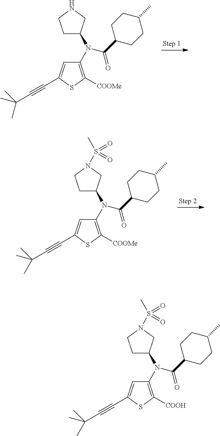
S1C([COOMe])=C(N(C2CCNC2)C(C2CCC(C)CC2)=O)C=C1C#CC(C)(C)C.S1C([COOMe])=C(N(C2CCN(S(=O)(C)=O)C2)C(C2CCC(C)CC2)=O)C=C1C#CC(C)(C)C.S1C([COOH])=C(N(C2CCN(S(=O)(C)=O)C2)C(C2CCC(C)CC2)=O)C=C1C#CC(C)(C)C
